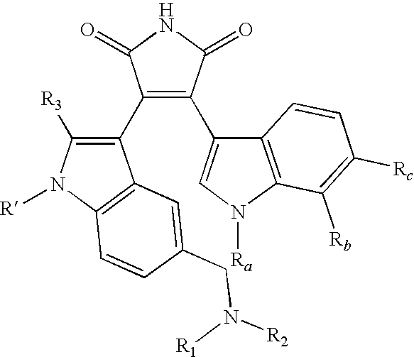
C1(C2=C(C3=CN([Ra])C4=C3C=CC([Rc])=C4[Rb])C(=O)NC2=O)=C([R3])N([R])C2=C1C=C(CN([R2])[R1])C=C2
